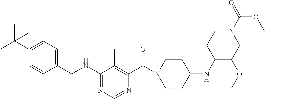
C1(NCC2=CC=C(C(C)(C)C)C=C2)=NC=NC(C(N2CCC(NC3C(OC)CN(C(=O)OCC)CC3)CC2)=O)=C1C
